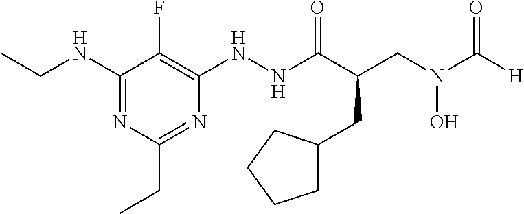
N(C1=NC(CC)=NC(NNC(C(CN(O)C([H])=O)CC2CCCC2)=O)=C1F)CC
